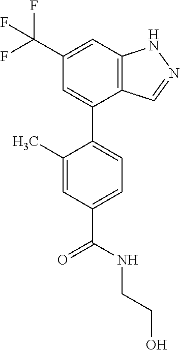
C1=C(C(F)(F)F)C=C(C2=CC=C(C(NCCO)=O)C=C2C)C2=C1NN=C2
